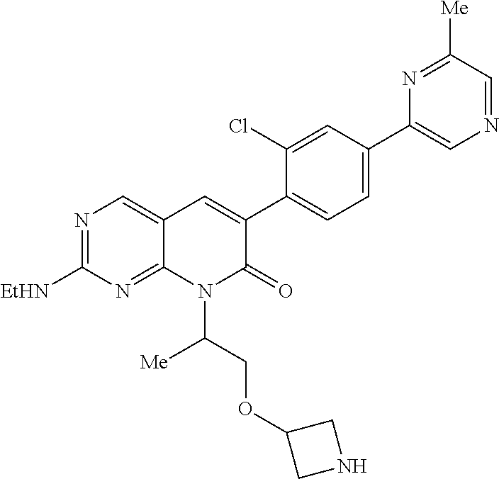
N1=C([EtHN])N=C2C(=C1)C=C(C1=CC=C(C3=CN=CC([Me])=N3)C=C1Cl)C(=O)N2C(COC1CNC1)[Me]
